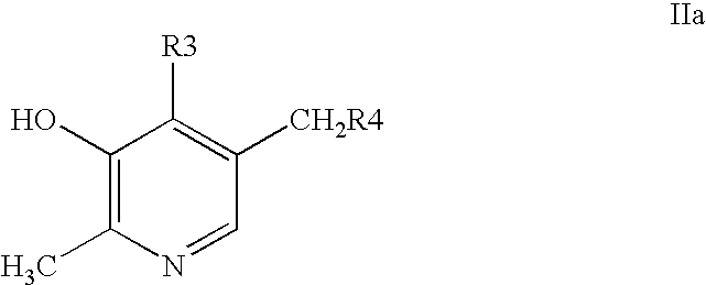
C1(O)=C(C)N=CC([CH2R4])=C1[R3]
